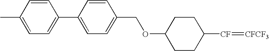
C1(COC2CCC([CF]=[CFCF3])CC2)=CC=C(C2=CC=C(C)C=C2)C=C1
